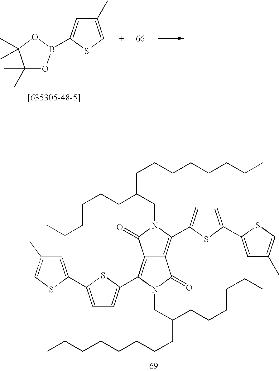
C1(C)=CSC(B2OC(C)(C)C(C)(C)O2)=C1.C12=C(C3=CC=C(C4=CC(C)=CS4)S3)N(CC(CCCCCCCC)CCCCCC)C(=O)C1=C(C1=CC=C(C3=CC(C)=CS3)S1)N(CC(CCCCCC)CCCCCCCC)C2=O
